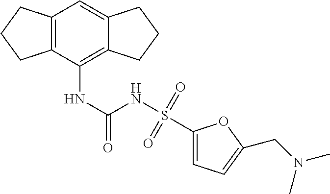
C12=C(C(NC(NS(C3=CC=C(CN(C)C)O3)(=O)=O)=O)=C3C(=C1)CCC3)CCC2
